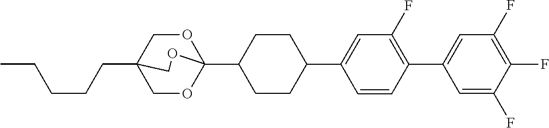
C1CC(C23OCC(CCCCC)(CO2)CO3)CCC1C1=CC(F)=C(C2=CC(F)=C(F)C(F)=C2)C=C1
